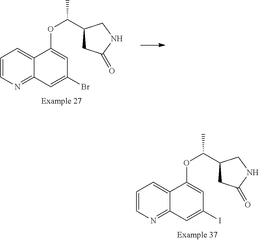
C1=CN=C2C(=C1)C(OC(C1CC(=O)NC1)C)=CC(I)=C2.C1=CN=C2C(=C1)C(OC(C1CC(=O)NC1)C)=CC(Br)=C2
